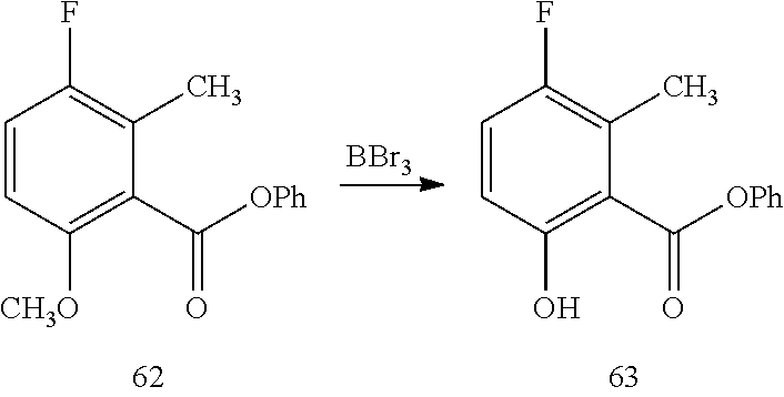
C1=CC([CH3O])=C(C([OPh])=O)C(C)=C1F.[BBr3].C1=CC(O)=C(C([OPh])=O)C(C)=C1F
